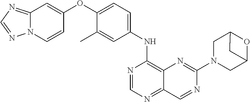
C12=NC=NN1C=CC(OC1=CC=C(NC3=C4C(=NC=N3)C=NC(N3CC5OC(C3)C5)=N4)C=C1C)=C2
